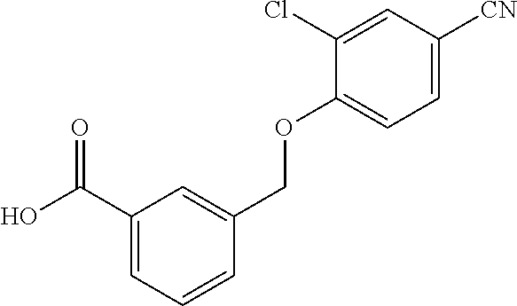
OC(C1=CC=CC(COC2=CC=C([CN])C=C2Cl)=C1)=O
